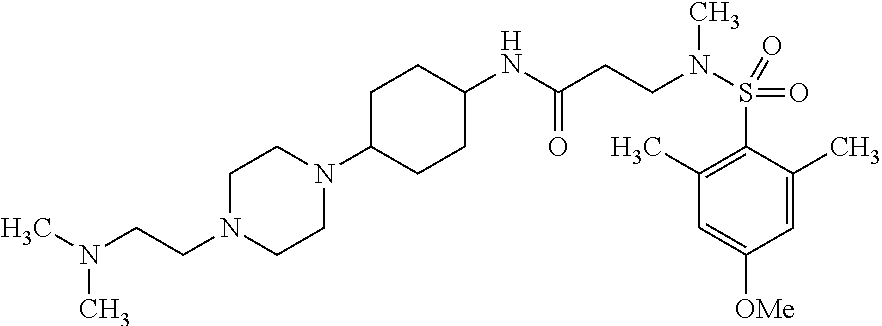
C1(NC(=O)CCN(C)S(=O)(=O)C2=C(C)C=C([OMe])C=C2C)CCC(N2CCN(CCN(C)C)CC2)CC1
